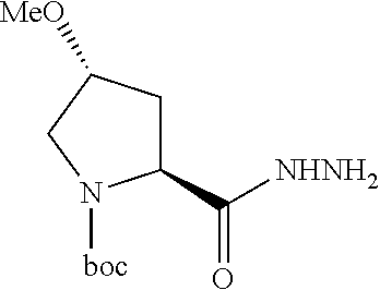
C1(C([NHNH2])=O)CC([MeO])CN1[boc]
